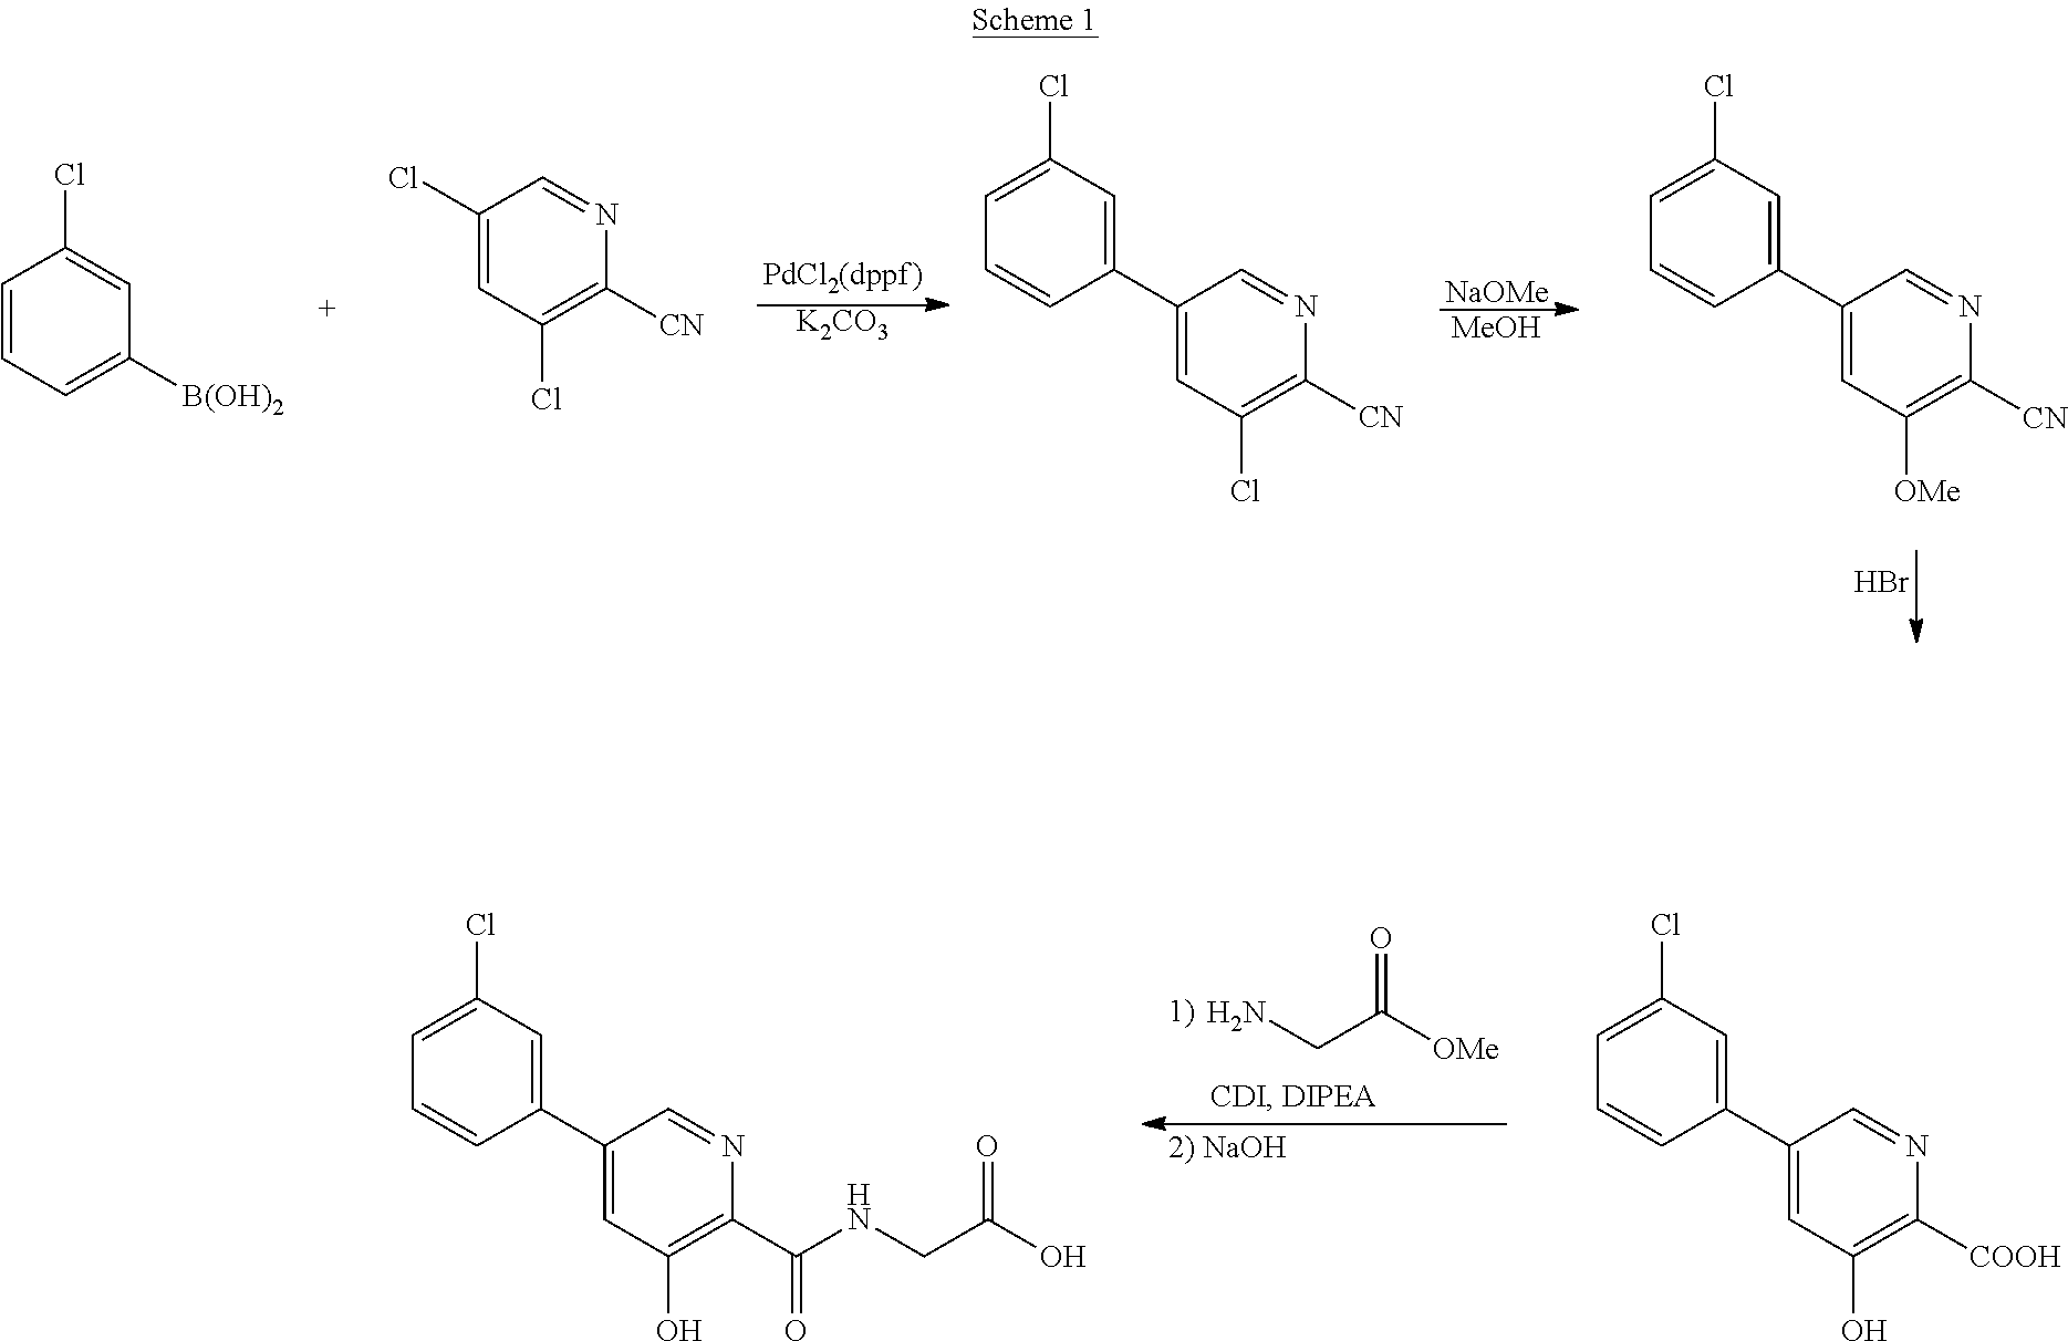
[K2CO3].[NaOMe].[MeOH].Br.C1=CC=C([B(OH)2])C=C1Cl.C1(Cl)=CC(Cl)=C([CN])N=C1.C1(C2=CC(Cl)=CC=C2)=CC(Cl)=C([CN])N=C1.C1(C2=CC(Cl)=CC=C2)=CC([OMe])=C([CN])N=C1.NCC([OMe])=O.C1(C2=CC(Cl)=CC=C2)=CC(O)=C([COOH])N=C1.C1(C2=CC(Cl)=CC=C2)=CC(O)=C(C(=O)NCC(O)=O)N=C1
